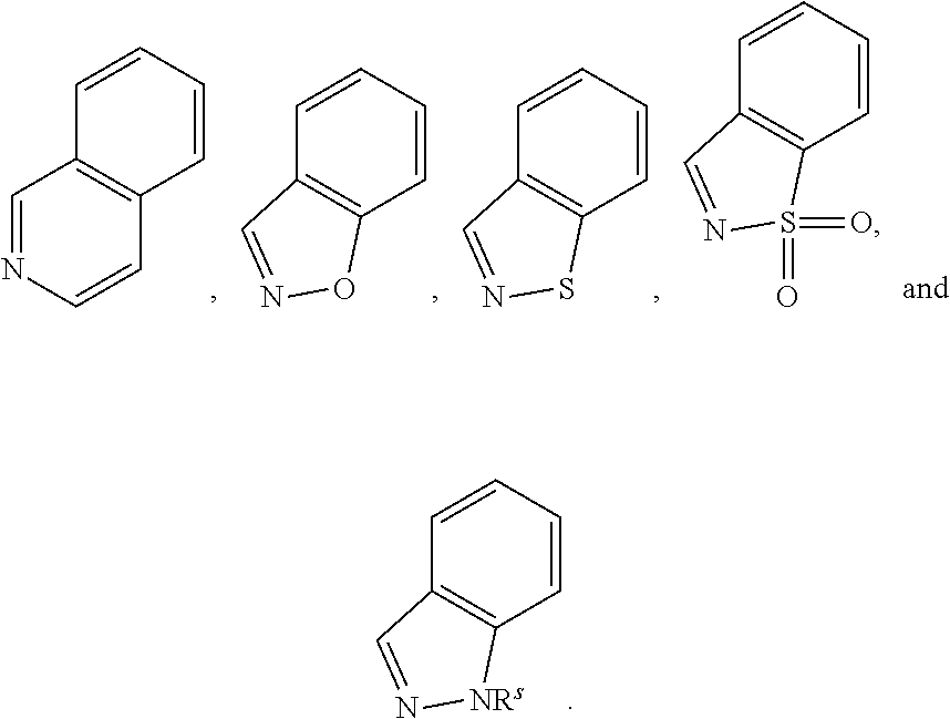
C1=NC=CC2=C1C=CC=C2.C12=C(C=CC=C1)ON=C2.C12=C(C=CC=C1)SN=C2.C12=C(C=CC=C1)S(=O)(=O)N=C2.C12=C(C=CC=C1)[NRs]N=C2
